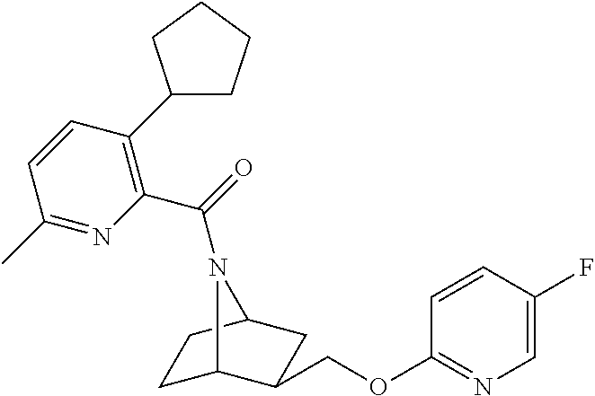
C1C2C(COC3=NC=C(F)C=C3)CC(C1)N2C(=O)C1=C(C2CCCC2)C=CC(C)=N1
